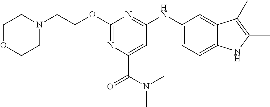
N1(CCOC2=NC(C(N(C)C)=O)=CC(NC3=CC=C4C(=C3)C(C)=C(C)N4)=N2)CCOCC1
